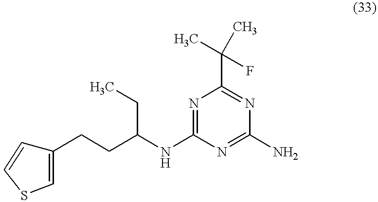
C1(CCC(NC2=NC(C(C)(F)C)=NC(N)=N2)CC)=CSC=C1
